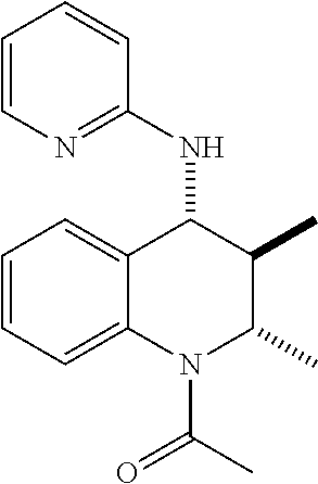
C12=CC=CC=C1C(NC1=NC=CC=C1)C(C)C(C)N2C(=O)C
